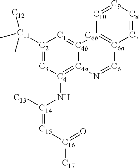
[C7]1=[C8][C9]=[C10][C6b]2=[C6a]1[C6]=N[C4a]1=[C4](N[C14](=[C15][C16](=O)[C17])[C13])[C3]=[C2]([C11]([C12])(C)C)[C1]=[C4b]21
